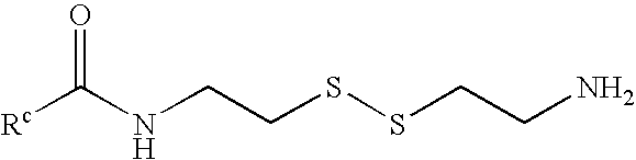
O=C(NCCSSCCN)[Rc]
